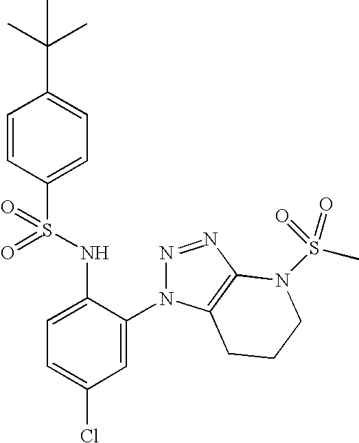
C1=CC(S(NC2=CC=C(Cl)C=C2N2N=NC3=C2CCCN3S(C)(=O)=O)(=O)=O)=CC=C1C(C)(C)C
